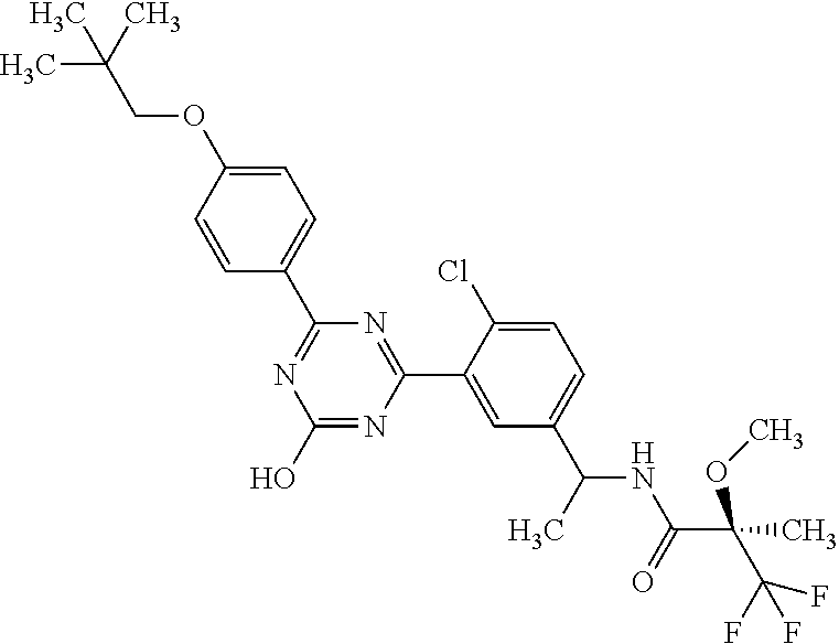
N1=C(C2=CC=C(OCC(C)(C)C)C=C2)N=C(C2=CC(C(NC(C(C(F)(F)F)(C)OC)=O)C)=CC=C2Cl)N=C1O
